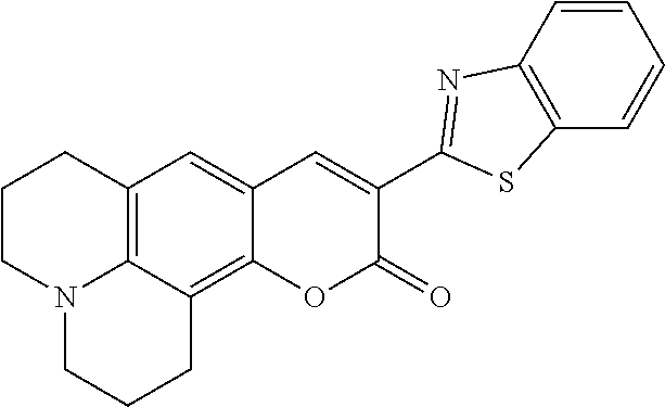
C1CN2C3=C(C1)C=C1C(=C3CCC2)OC(=O)C(C2=NC3=C(S2)C=CC=C3)=C1
